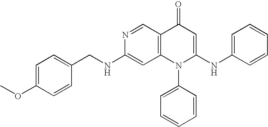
C1(NCC2=CC=C(OC)C=C2)=CC2=C(C=N1)C(=O)C=C(NC1=CC=CC=C1)N2C1=CC=CC=C1
